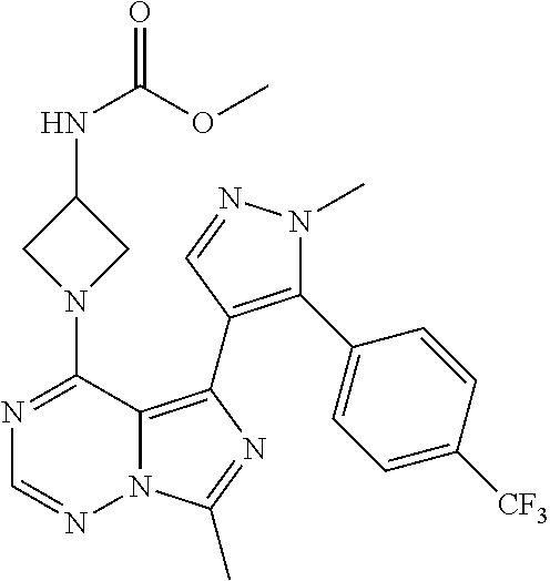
N12C(=C(C3=C(C4=CC=C([CF3])C=C4)N(C)N=C3)N=C1C)C(N1CC(NC(OC)=O)C1)=NC=N2
